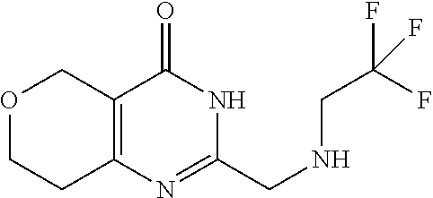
C12=C(COCC1)C(=O)NC(CNCC(F)(F)F)=N2
